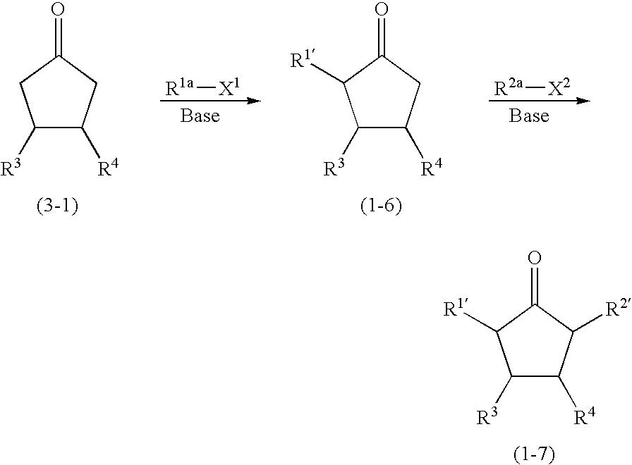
C1([R3])C([R4])C([R2])C(=O)C1[R1].C1([R3])C([R4])CC(=O)C1.C1([R3])C([R4])CC(=O)C1[R1].[R1a][X1].[R2a][X2]
